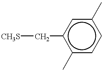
[CH3S]Cc1c(C)ccc(C)c1
